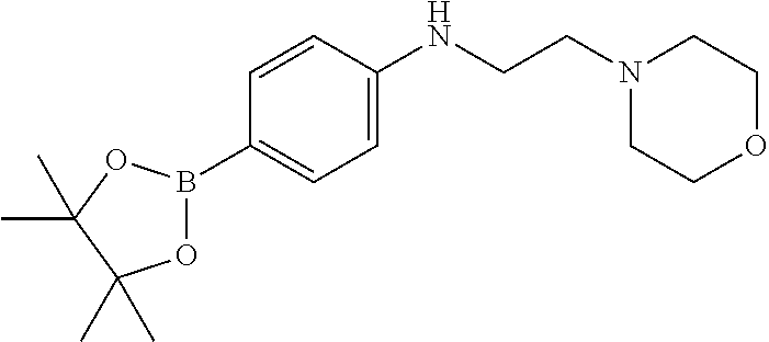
O1B(C2=CC=C(NCCN3CCOCC3)C=C2)OC(C)(C)C1(C)C
